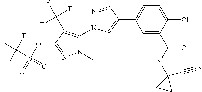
C1=C(C(NC2(C#N)CC2)=O)C(Cl)=CC=C1C1=CN(C2=C(C(F)(F)F)C(OS(=O)(C(F)(F)F)=O)=NN2C)N=C1
